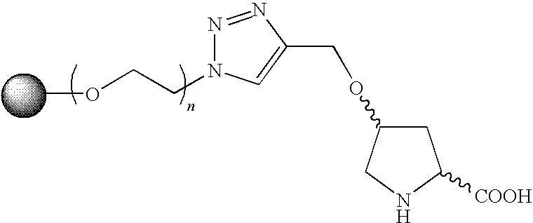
COCCN1N=NC(COC2CC([COOH])NC2)=C1
